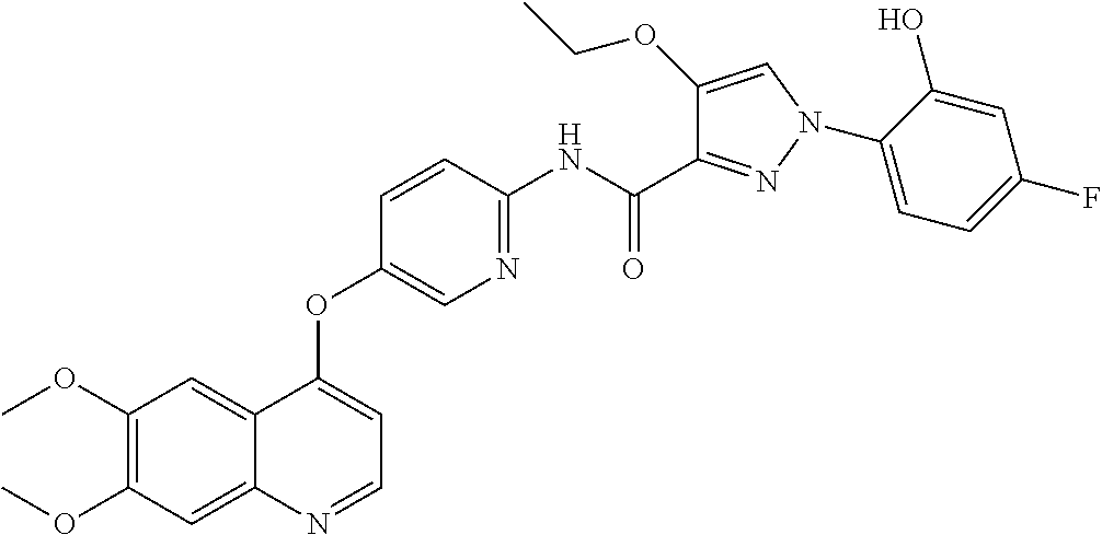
C1(OC)=C(OC)C=C2C(=C1)C(OC1=CN=C(NC(C3=NN(C4=CC=C(F)C=C4O)C=C3OCC)=O)C=C1)=CC=N2
